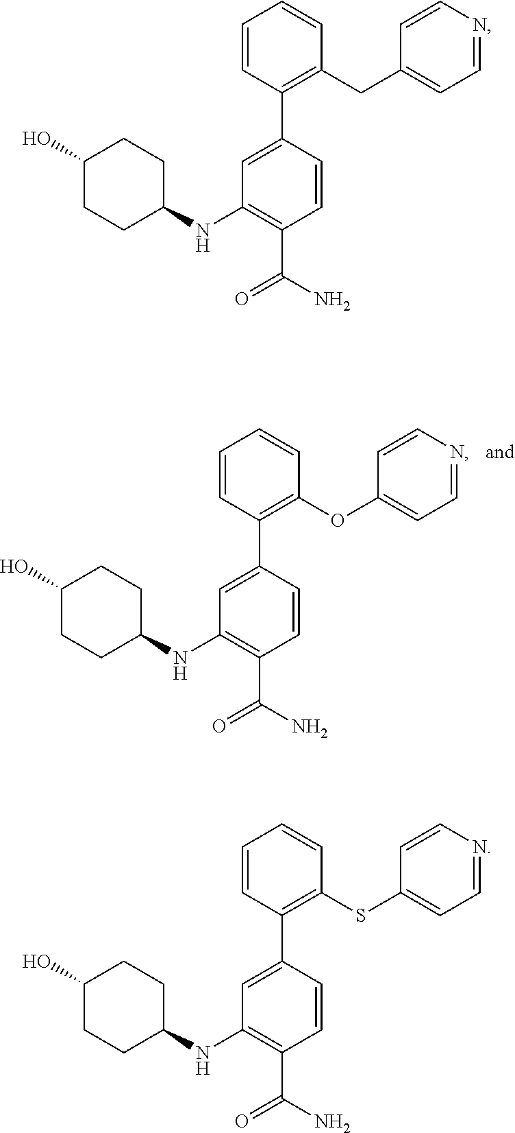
C1=C(C2=C(CC3=CC=NC=C3)C=CC=C2)C=CC(C(N)=O)=C1NC1CCC(O)CC1.C1=C(C2=C(SC3=CC=NC=C3)C=CC=C2)C=CC(C(N)=O)=C1NC1CCC(O)CC1.C1=C(C2=C(OC3=CC=NC=C3)C=CC=C2)C=CC(C(N)=O)=C1NC1CCC(O)CC1
